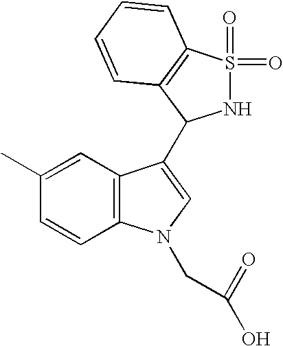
C1(C)=CC2=C(C=C1)N(CC(=O)O)C=C2C1NS(=O)(=O)C2=C1C=CC=C2
